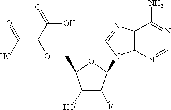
C1(O)C(F)C(N2C3=C(N=C2)C(N)=NC=N3)OC1COC(C(O)=O)C(=O)O
